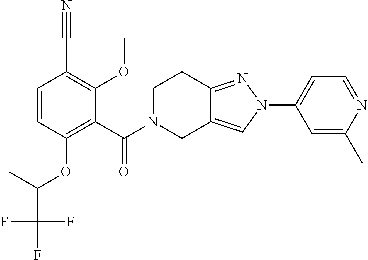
N1=CC=C(N2N=C3C(=C2)CN(C(=O)C2=C(OC(C(F)(F)F)C)C=CC(C#N)=C2OC)CC3)C=C1C
